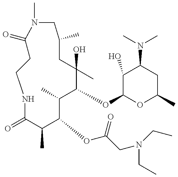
C1C(=O)N(C)CC(C)CC(C)(O)C(OC2OC(C)CC(N(C)C)C2O)C(C)C(OC(=O)CN(CC)CC)C(C)C(=O)NC1
